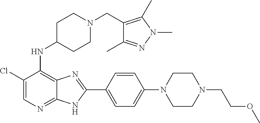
C1(Cl)=CN=C2C(=C1NC1CCN(CC3=C(C)N(C)N=C3C)CC1)N=C(C1=CC=C(N3CCN(CCOC)CC3)C=C1)N2
